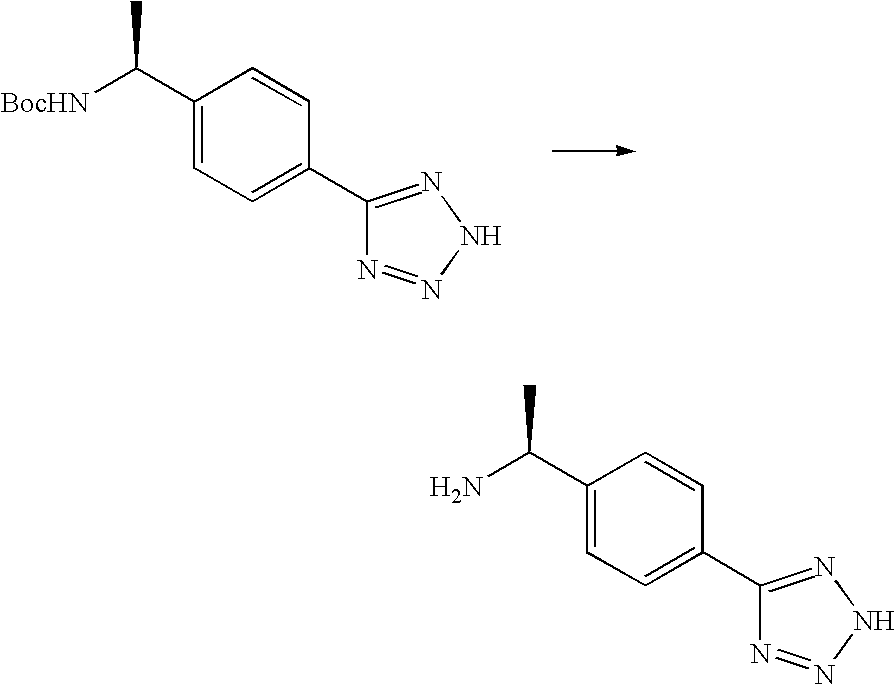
C1(C([BocHN])C)=CC=C(C2=NNN=N2)C=C1.C1(C(N)C)=CC=C(C2=NNN=N2)C=C1
